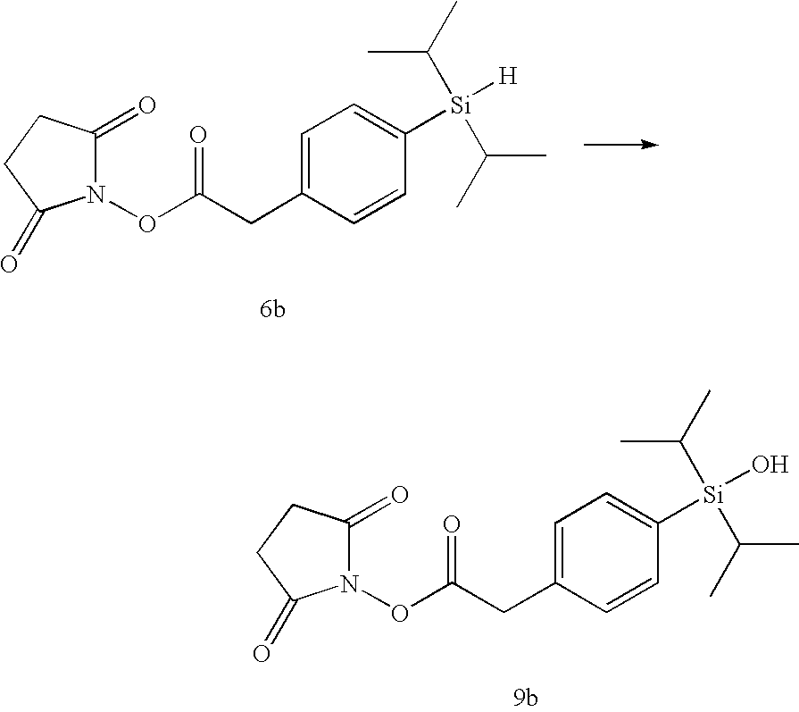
C1(=O)N(OC(CC2=CC=C([Si](C(C)C)(C(C)C)[H])C=C2)=O)C(=O)CC1.C1(=O)N(OC(CC2=CC=C([Si](C(C)C)(C(C)C)O)C=C2)=O)C(=O)CC1
